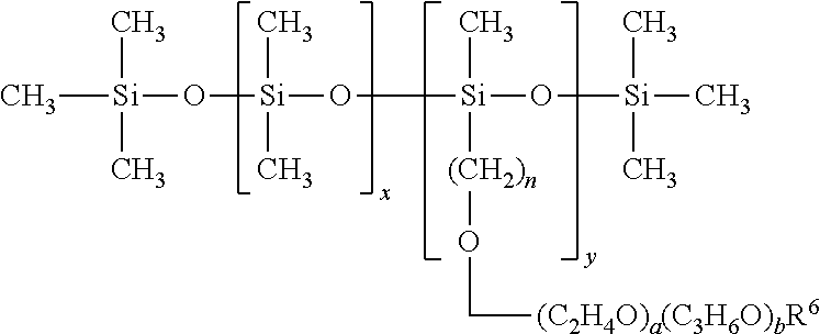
C[Si](O[Si](O[Si](O[Si](C)(C)C)([(CH2)n]OC[(C2H4O)a(C3H6O)bR6])C)(C)C)(C)C
